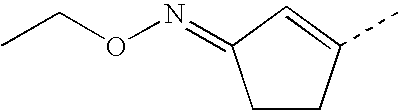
C1CC(C)=CC1=NOCC
